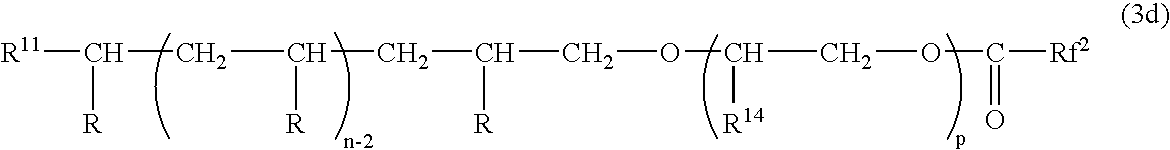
[R11]C(CC(CC(COC([R14])COC([Rf2])=O)[R])[R])[R]
